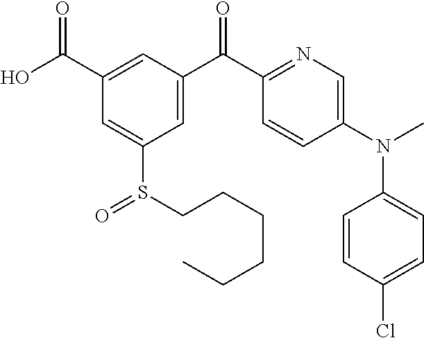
C1(C(O)=O)=CC(C(C2=NC=C(N(C)C3=CC=C(Cl)C=C3)C=C2)=O)=CC(S(=O)CCCCCC)=C1
